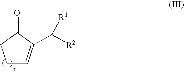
C1C=C(C([R2])[R1])C(=O)C1
